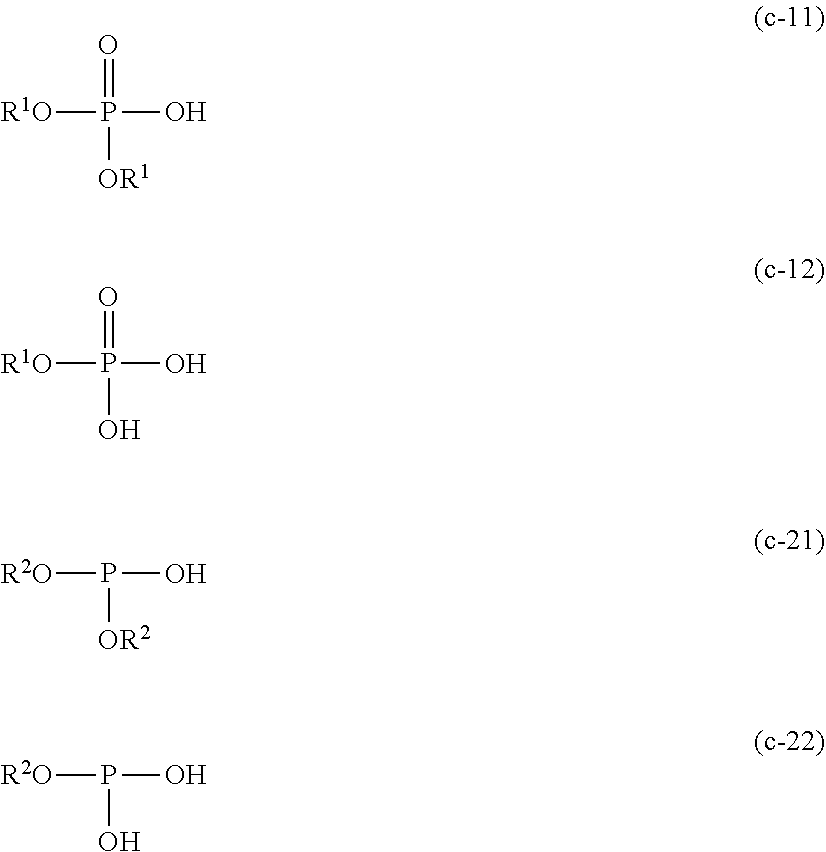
O=P([OR1])(O)[R1O].O=P(O)(O)[R1O].P([OR2])(O)[R2O].P(O)(O)[R2O]
